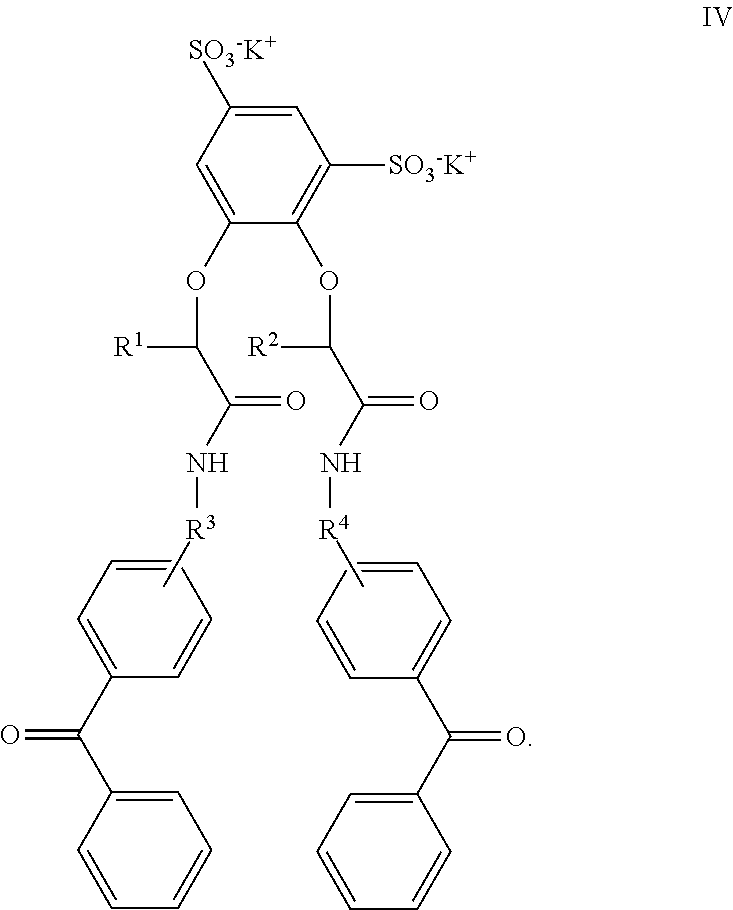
C1=CC=C(C(C2=CC=CC=C2)=O)C=C1.C1=C([SO3-K+])C=C(OC([R1])C(N[R3]C)=O)C(OC([R2])C(N[R4]C)=O)=C1[SO3-K+].C1=CC=CC(C(C2=CC=CC=C2)=O)=C1
